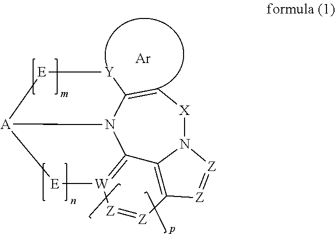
[A]12[E][Y]C3=C[X]N4C5=C([Z]=[Z][W](=C5N13)[E]2)[Z]=[Z]4.[Ar]
